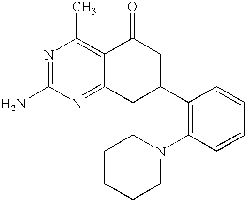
C12=NC(N)=NC(C)=C1C(=O)CC(C1=C(N3CCCCC3)C=CC=C1)C2
